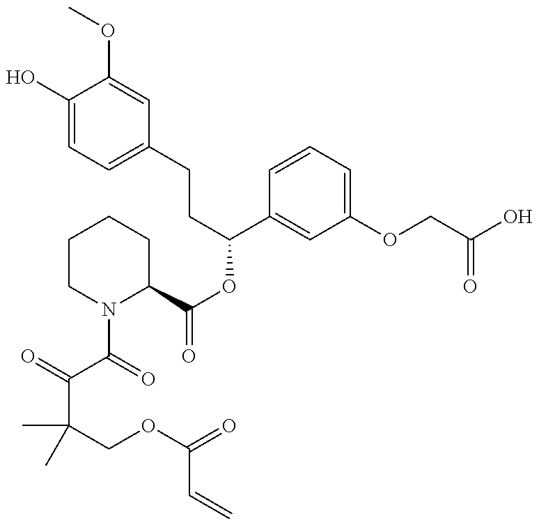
C1(O)=CC=C(CCC(OC(=O)C2CCCCN2C(=O)C(=O)C(COC(=O)C=C)(C)C)C2=CC(OCC(O)=O)=CC=C2)C=C1OC
